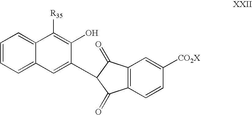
C1=CC=C2C(=C1)C([R35])=C(O)C(C1C(=O)C3=C(C1=O)C=CC([CO2X])=C3)=C2
